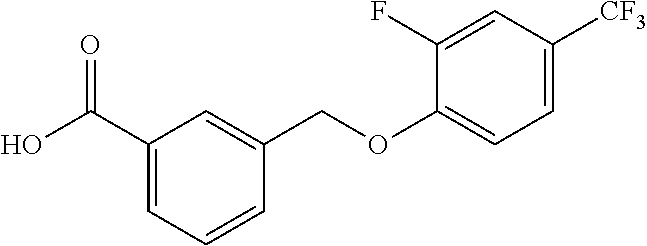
C1(C(O)=O)=CC=CC(COC2=CC=C([CF3])C=C2F)=C1
